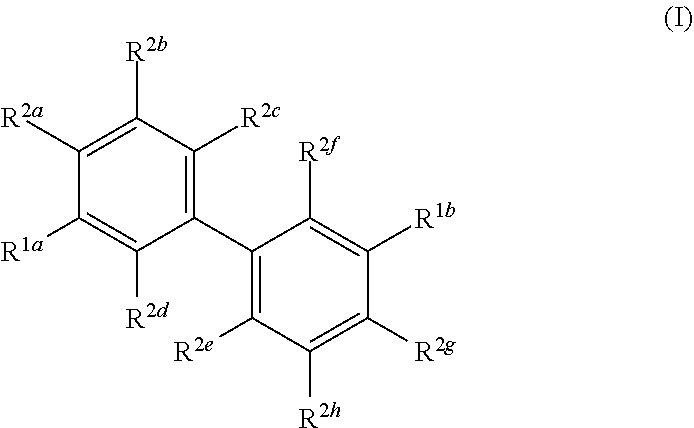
C1([R2a])=C([R2b])C([R2c])=C(C2=C([R2e])C([R2h])=C([R2g])C([R1b])=C2[R2f])C([R2d])=C1[R1a]
